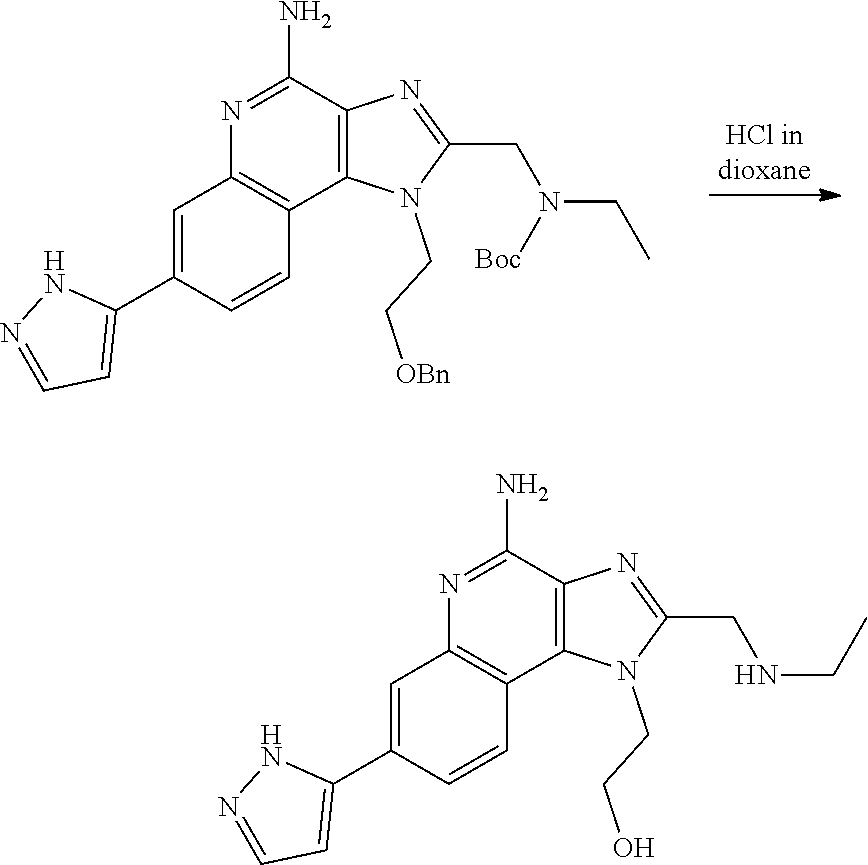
C1=C(C2=CC=NN2)C=CC2=C1N=C(N)C1=C2N(CC[OBn])C(CN(CC)[Boc])=N1.C1=C(C2=CC=NN2)C=CC2=C1N=C(N)C1=C2N(CCO)C(CNCC)=N1
